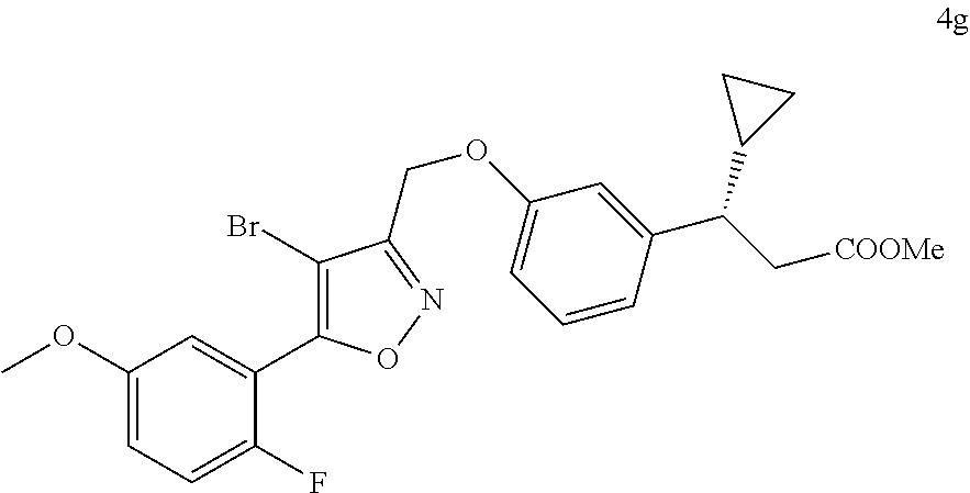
C1(Br)=C(C2=CC(OC)=CC=C2F)ON=C1COC1=CC=CC(C(C[COOMe])C2CC2)=C1
